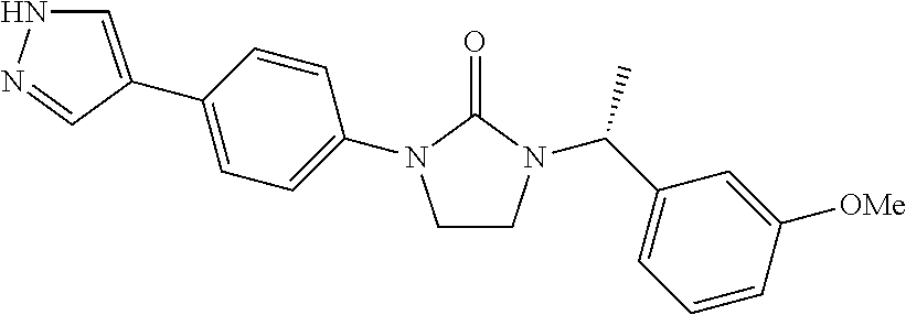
C1CN(C(C2=CC=CC([OMe])=C2)C)C(=O)N1C1=CC=C(C2=CNN=C2)C=C1
